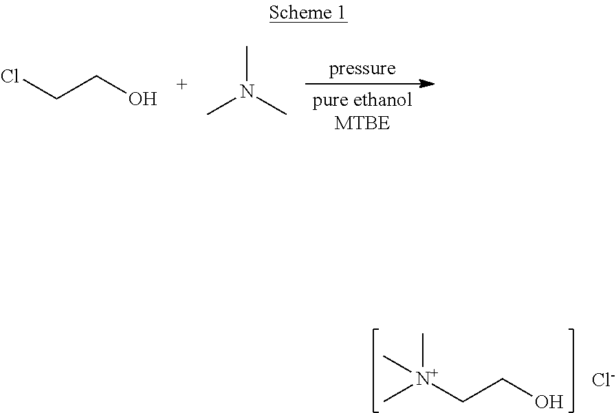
C[N+](C)(CCO)C.[Cl-].ClCCO.CN(C)C
